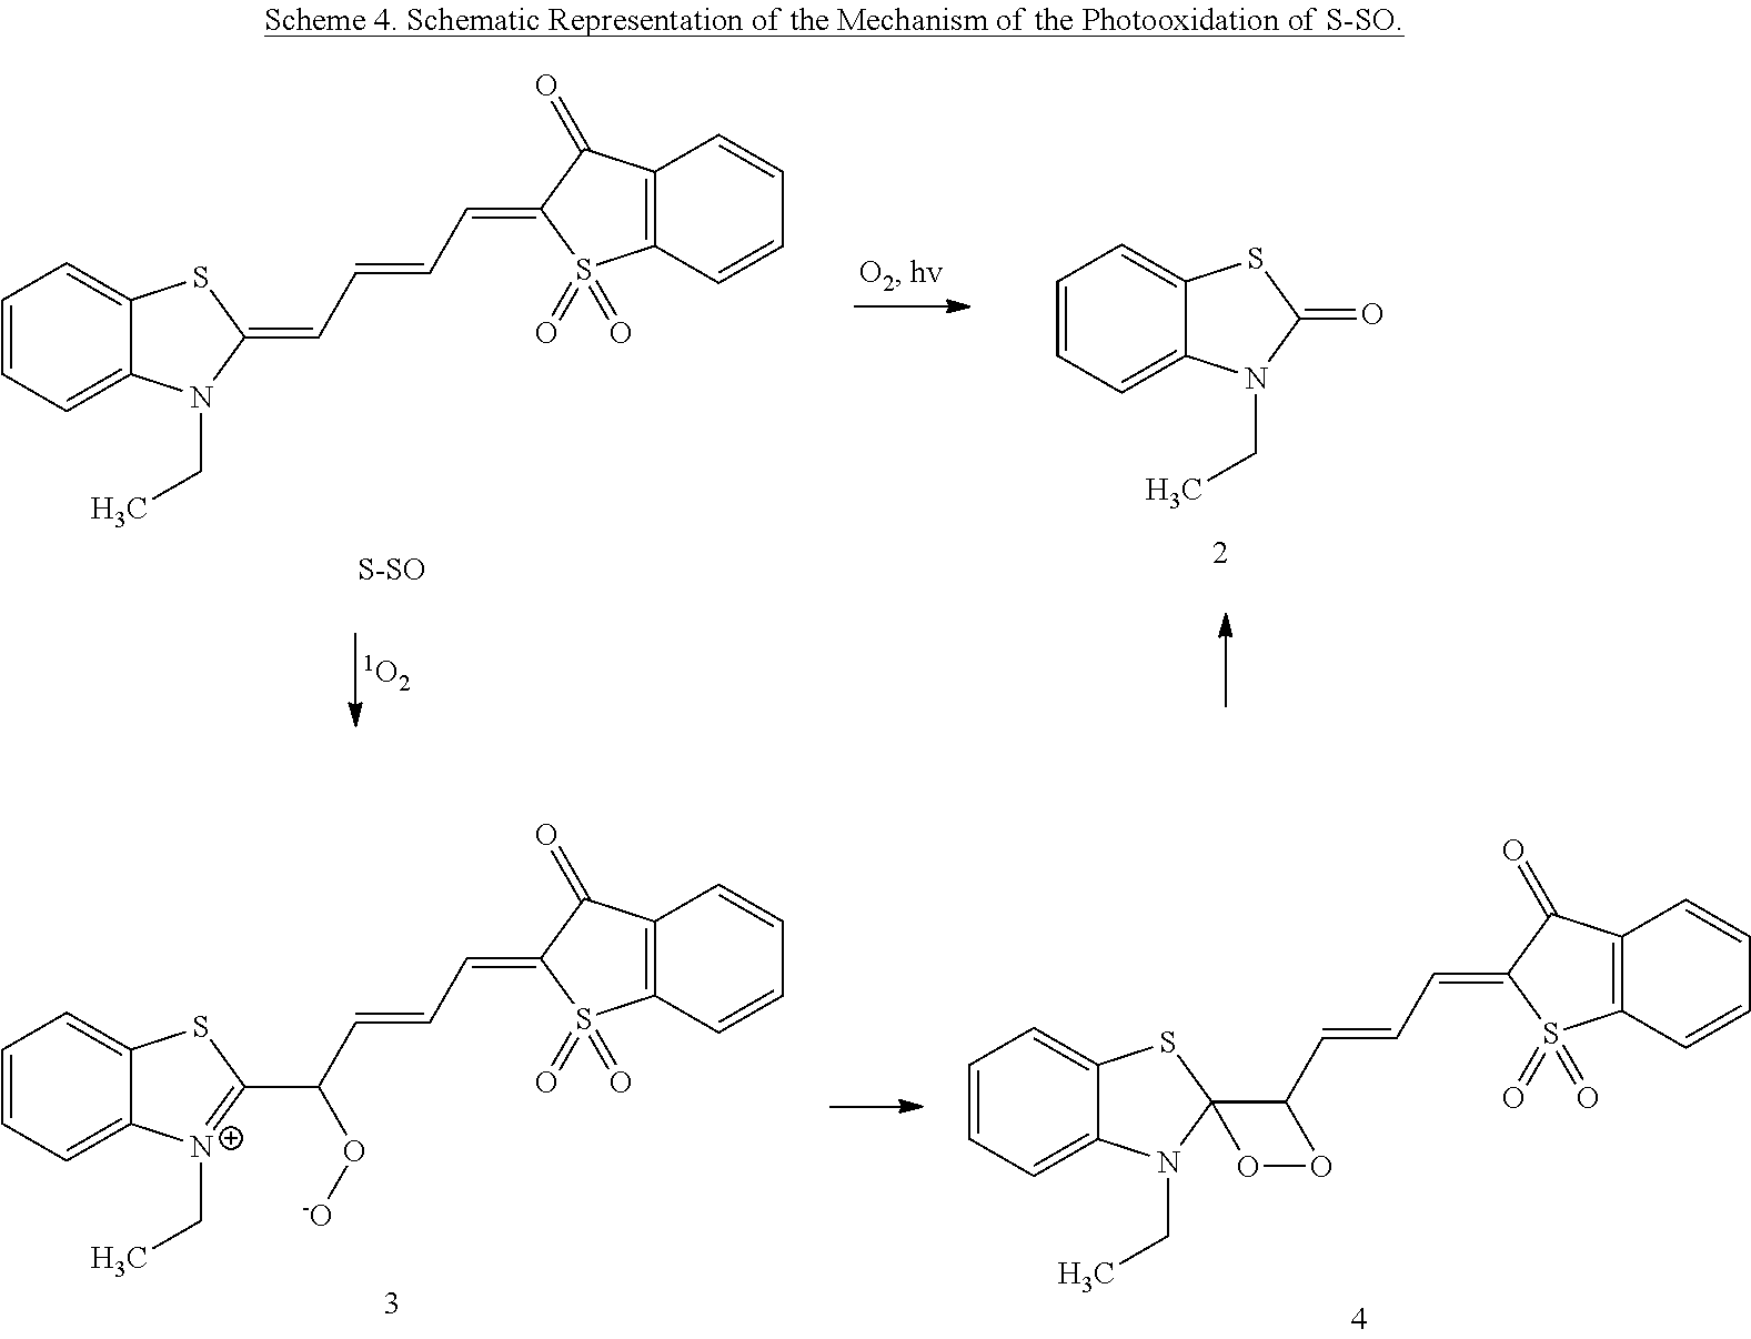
C1=CC=C2C(=C1)SC(=CC=CC=C1C(=O)C3=C(S1(=O)=O)C=CC=C3)N2CC.[S-SO].C1=CC=C2C(=C1)SC(=O)N2CC.C1=CC=C2C(=C1)SC(C(C=CC=C1C(=O)C3=C(S1(=O)=O)C=CC=C3)O[-O])=[N+]2CC.C1=CC=C2C(=C1)SC1(N2CC)C(C=CC=C2C(=O)C3=C(S2(=O)=O)C=CC=C3)OO1
